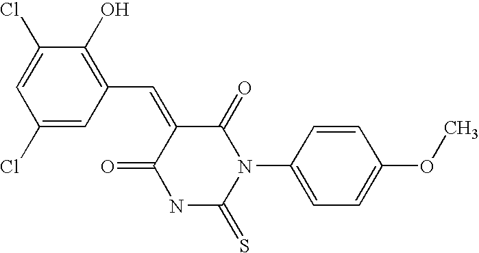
C1=C(Cl)C(O)=C(C=C2C(=O)NC(=S)N(C3=CC=C(OC)C=C3)C2=O)C=C1Cl
